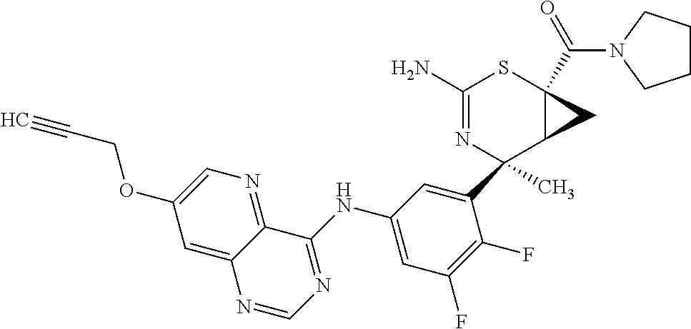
C1(C2(C)N=C(N)SC3(C(=O)N4CCCC4)C2C3)=CC(NC2=NC=NC3=CC(OCC#C)=CN=C32)=CC(F)=C1F
